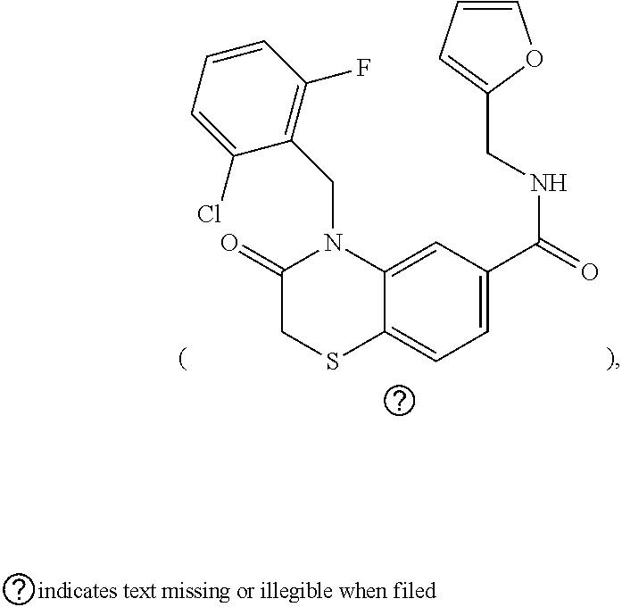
C1=CC=C(CNC(=O)C2=CC=C3C(=C2)N(CC2=C(F)C=CC=C2Cl)C(=O)CS3)O1
